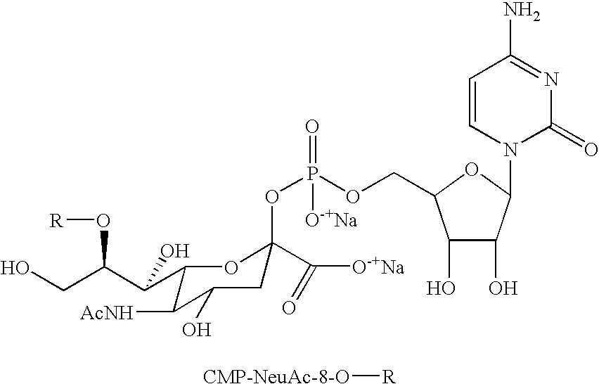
C1=CN(C2C(O)C(O)C(COP(OC3(C([O-+Na])=O)CC(O)C([AcNH])C(C(C(CO)O[R])O)O3)(=O)[O-+Na])O2)C(=O)N=C1N.[CMP-NeuAc-8-O][R]
